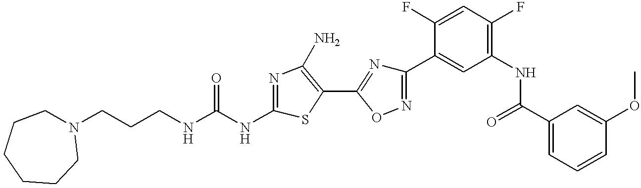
C(CNC(NC1=NC(N)=C(C2=NC(C3=CC(NC(C4=CC=CC(OC)=C4)=O)=C(F)C=C3F)=NO2)S1)=O)CN1CCCCCC1
